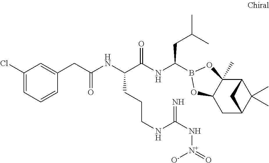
C12C3(C)C(CC(C1(C)C)C2)OB(C(NC(C(NC(=O)CC1=CC(Cl)=CC=C1)CCCNC(N[N+]([O-])=O)=N)=O)CC(C)C)O3
